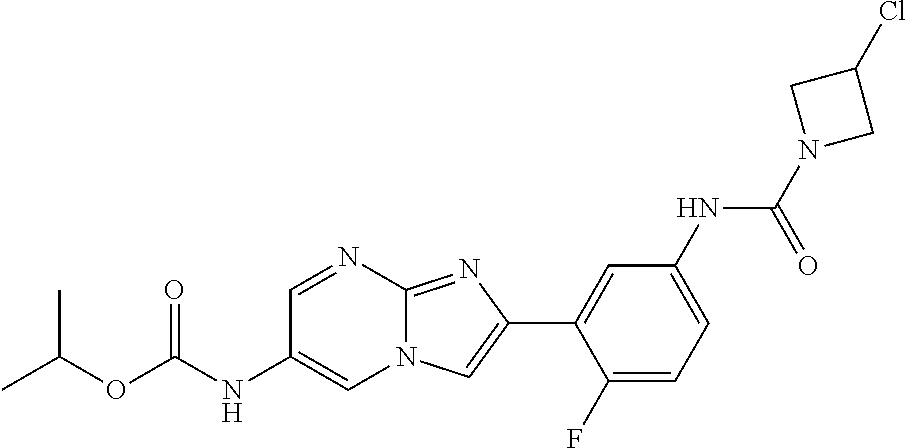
C1=NC2=NC(C3=CC(NC(N4CC(Cl)C4)=O)=CC=C3F)=CN2C=C1NC(OC(C)C)=O
